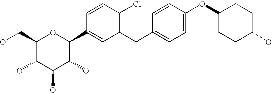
C1(CO)C(O)C(O)C(O)C(C2=CC(CC3=CC=C(OC4CCC(O)CC4)C=C3)=C(Cl)C=C2)O1
